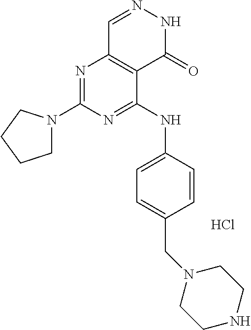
N1=C(N2CCCC2)N=C(NC2=CC=C(CN3CCNCC3)C=C2)C2=C1C=NNC2=O.Cl
